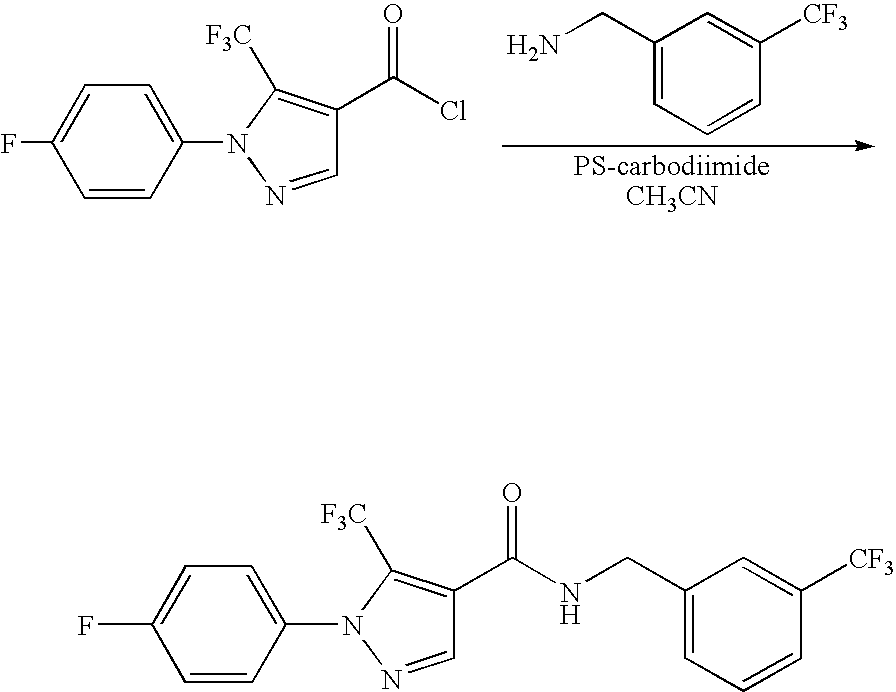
C1=CC(N2N=CC(C(Cl)=O)=C2[F3C])=CC=C1F.C1=C(CN)C=C([CF3])C=C1.C1(F)=CC=C(N2N=CC(C(NCC3=CC=CC([CF3])=C3)=O)=C2[F3C])C=C1
